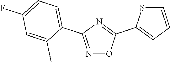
N1=C(C2=CC=C(F)C=C2C)N=C(C2=CC=CS2)O1
